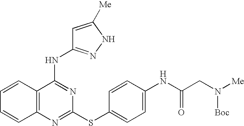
C1=CC2=C(C=C1)N=C(SC1=CC=C(NC(CN([Me])[Boc])=O)C=C1)N=C2NC1=NNC([Me])=C1
